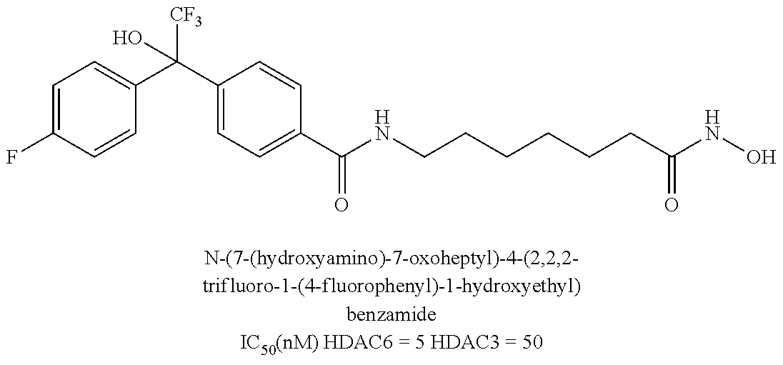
C1=C(F)C=CC(C(C2=CC=C(C(NCCCCCCC(NO)=O)=O)C=C2)([CF3])O)=C1
